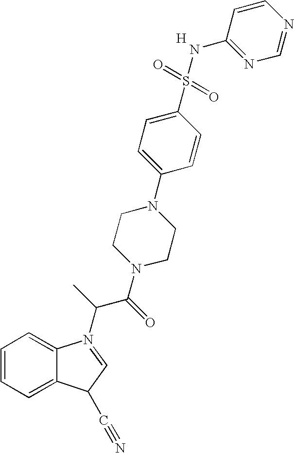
C1=CC=C2C(=C1)N(C(C(N1CCN(C3=CC=C(S(=O)(=O)NC4=NC=NC=C4)C=C3)CC1)=O)C)=CC2C#N.[H]
